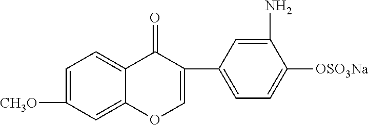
C1=C([CH3O])C=C2C(=C1)C(=O)C(C1=CC=C([OSO3Na])C(N)=C1)=CO2
